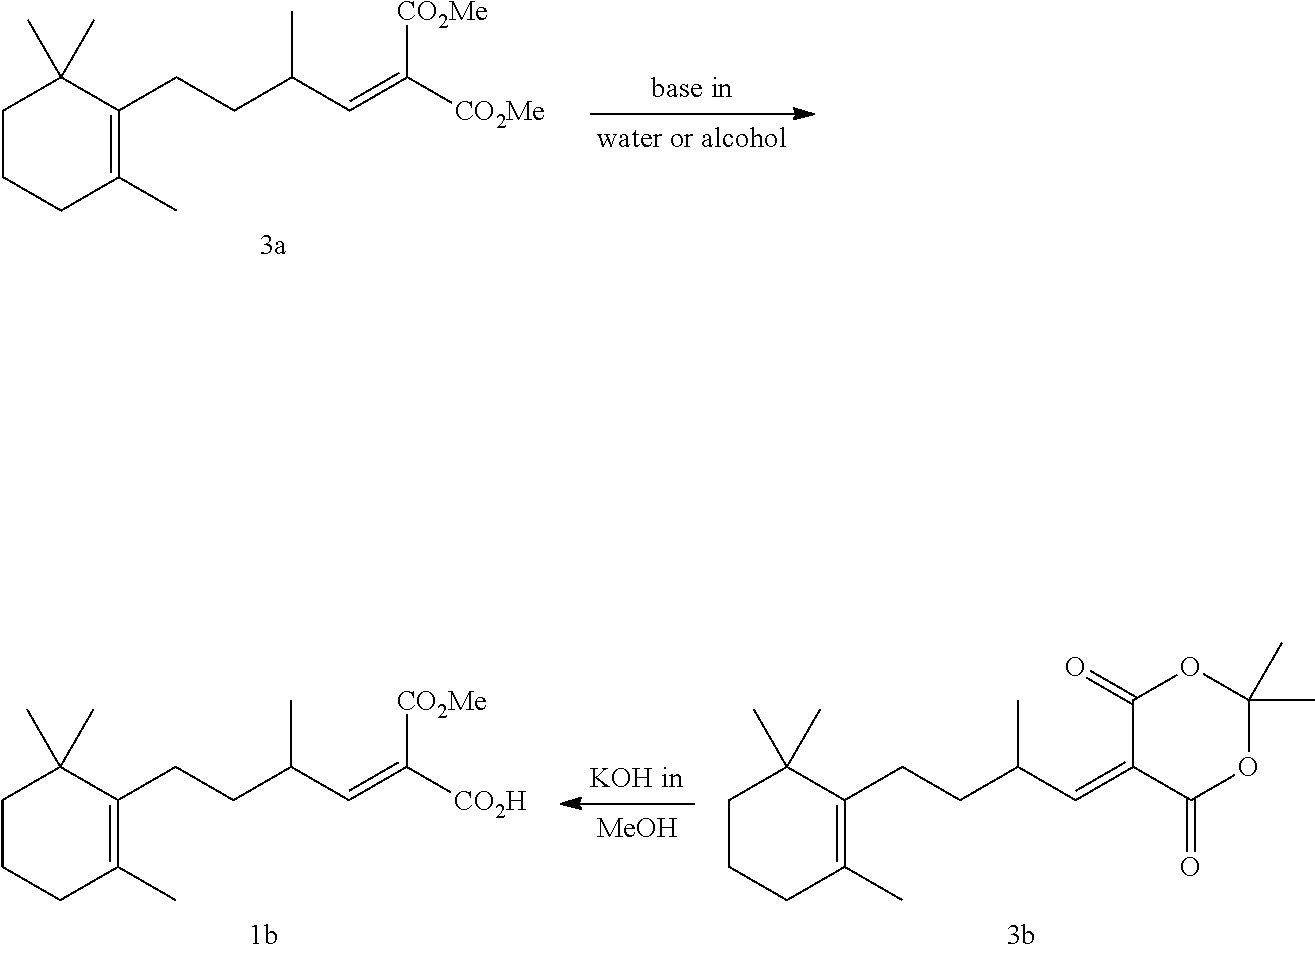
C1CCC(C)=C(CCC(C=C([CO2Me])[CO2Me])C)C1(C)C.C1CCC(C)=C(CCC(C=C([CO2H])[CO2Me])C)C1(C)C.[MeOH].C1CCC(C)=C(CCC(C=C2C(=O)OC(C)(C)OC2=O)C)C1(C)C
